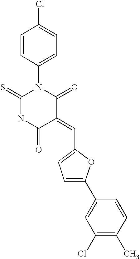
C1(Cl)=CC=C(N2C(=S)NC(=O)C(=CC3=CC=C(C4=CC(Cl)=C(C)C=C4)O3)C2=O)C=C1
